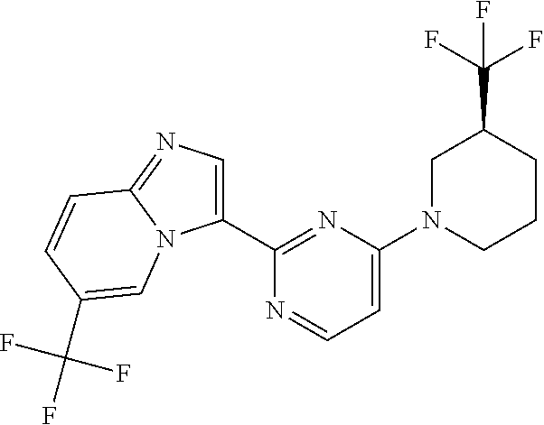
C1(C2=NC(N3CCCC(C(F)(F)F)C3)=CC=N2)=CN=C2N1C=C(C(F)(F)F)C=C2
